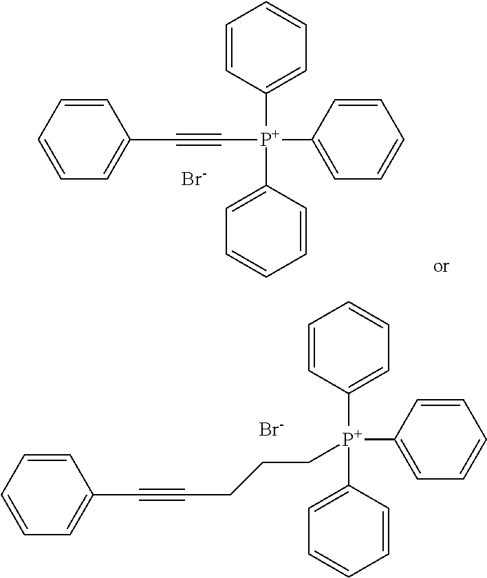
C([P+](C1=CC=CC=C1)(C1=CC=CC=C1)C1=CC=CC=C1)CCC#CC1=CC=CC=C1.[Br-].[Br-].C1(C#C[P+](C2=CC=CC=C2)(C2=CC=CC=C2)C2=CC=CC=C2)=CC=CC=C1
